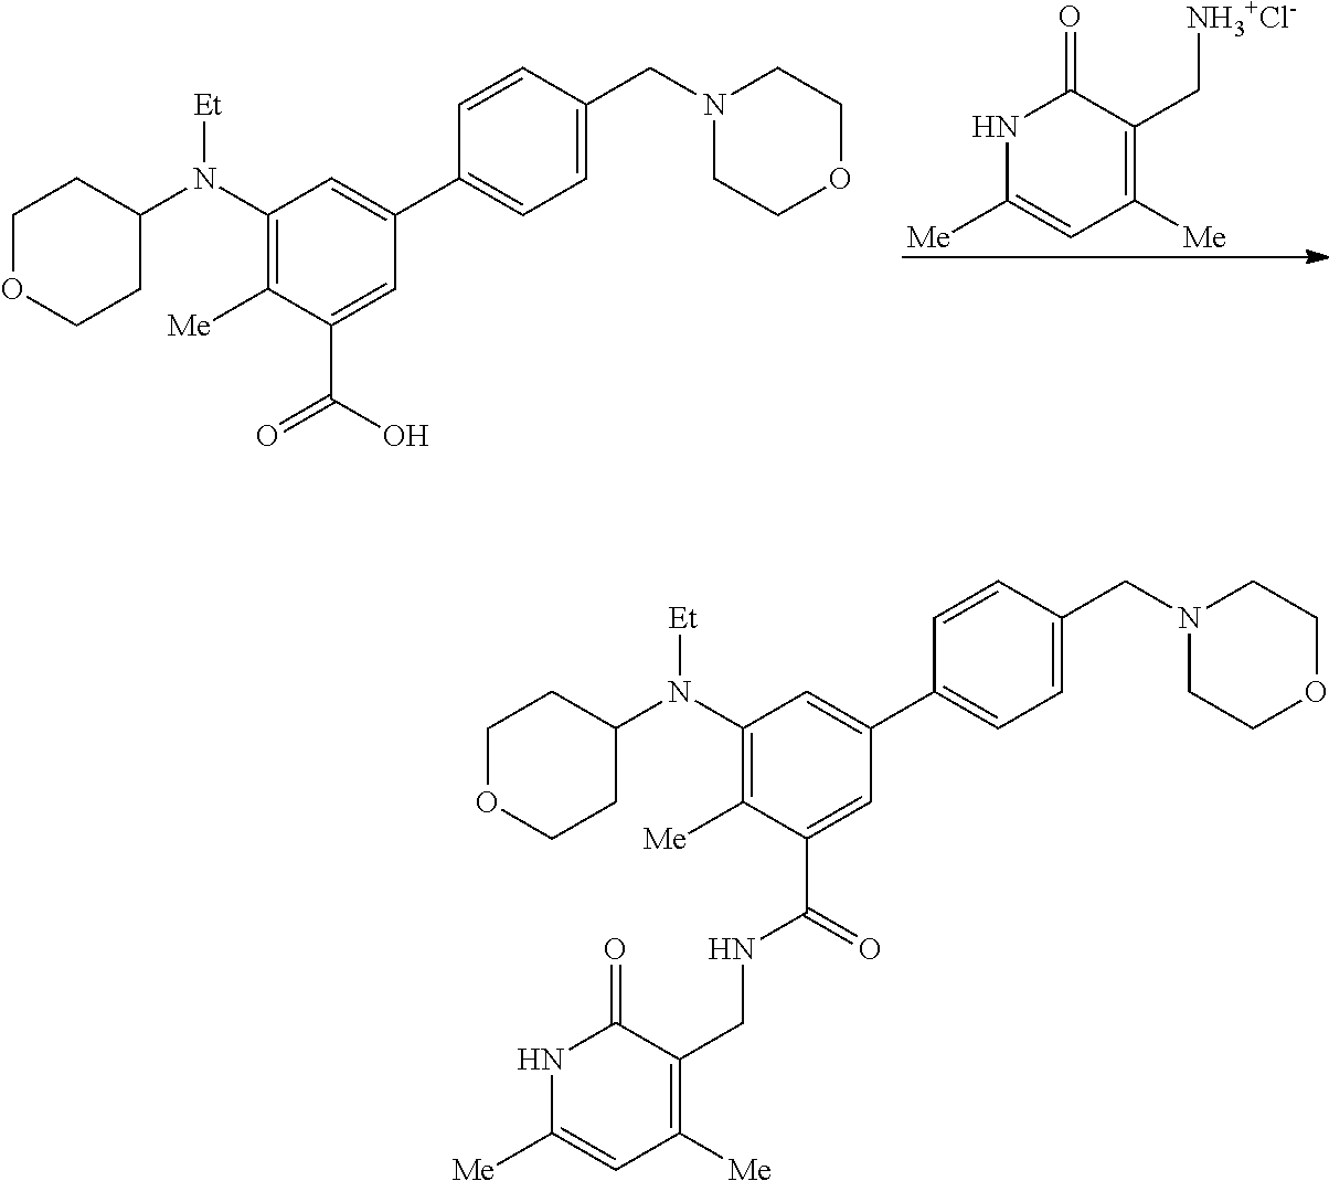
C1(N(C2CCOCC2)[Et])=C([Me])C(C(O)=O)=CC(C2=CC=C(CN3CCOCC3)C=C2)=C1.[NH3+Cl-]CC1=C([Me])C=C([Me])NC1=O.C1(N(C2CCOCC2)[Et])=C([Me])C(C(NCC2=C([Me])C=C([Me])NC2=O)=O)=CC(C2=CC=C(CN3CCOCC3)C=C2)=C1
